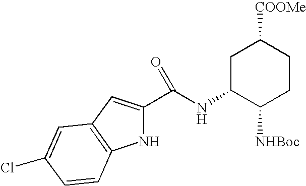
C1C(NC(=O)C2=CC3=C(N2)C=CC(Cl)=C3)C([NHBoc])CCC1[COOMe]
